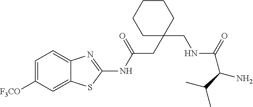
C1=C([F3CO])C=C2C(=C1)N=C(NC(CC1(CNC(C(C(C)C)N)=O)CCCCC1)=O)S2
